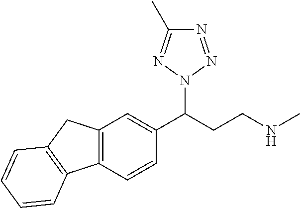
C12=C(C=CC(C(CCNC)N3N=NC(C)=N3)=C1)C1=C(C2)C=CC=C1
